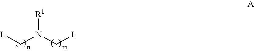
[L]CN(C[L])[R1]
